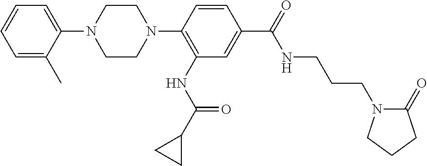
C1=CC(N2CCN(C3=CC=CC=C3C)CC2)=C(NC(=O)C2CC2)C=C1C(=O)NCCCN1C(=O)CCC1
